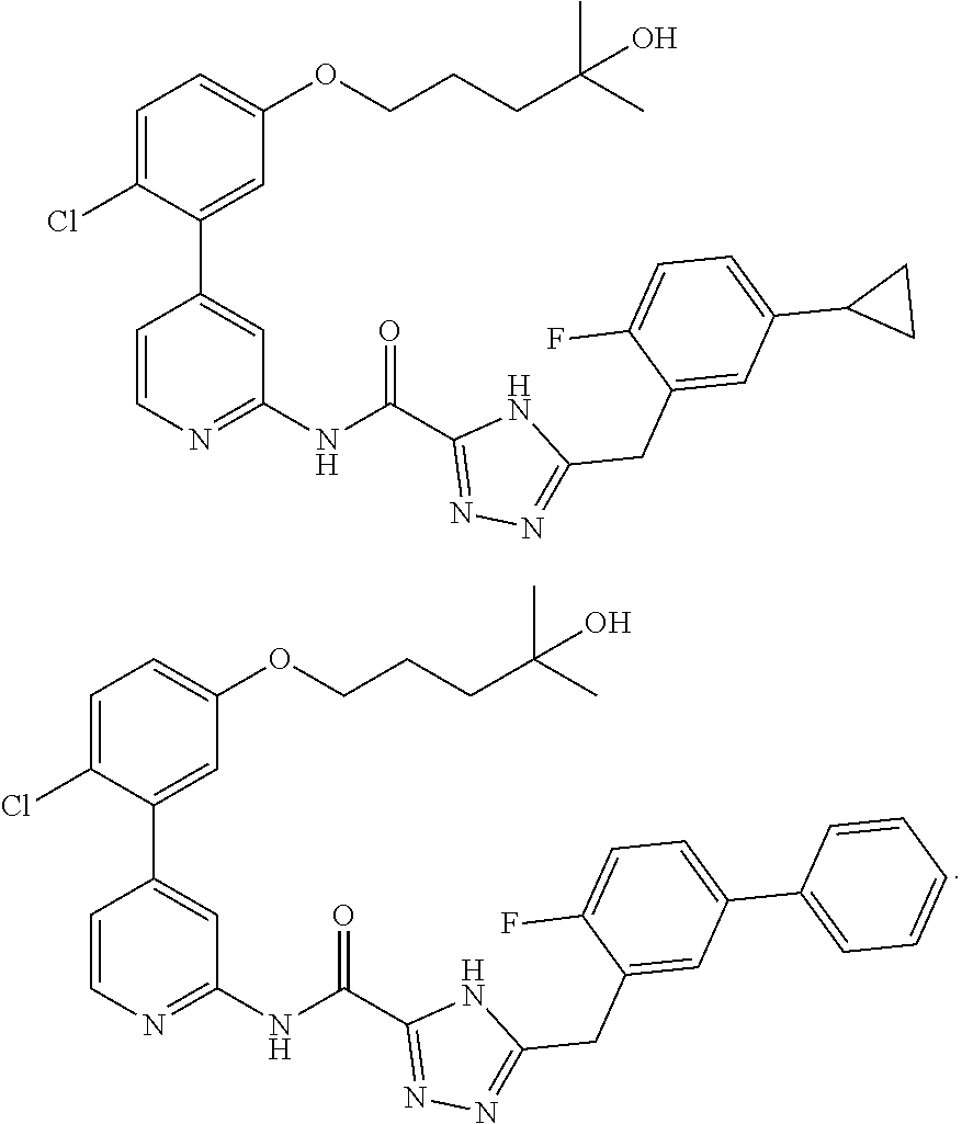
C1=C(Cl)C(C2=CC(NC(C3=NN=C(CC4=CC(C5=CC=CC=C5)=CC=C4F)N3)=O)=NC=C2)=CC(OCCCC(C)(C)O)=C1.C1=C(Cl)C(C2=CC(NC(C3=NN=C(CC4=CC(C5CC5)=CC=C4F)N3)=O)=NC=C2)=CC(OCCCC(C)(C)O)=C1
